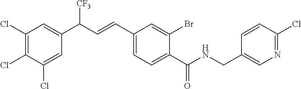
C1(Cl)=CC(C(C=CC2=CC=C(C(NCC3=CN=C(Cl)C=C3)=O)C(Br)=C2)[CF3])=CC(Cl)=C1Cl
